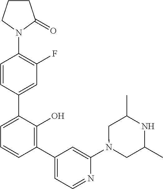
C1(N2C(=O)CCC2)=C(F)C=C(C2=CC=CC(C3=CC=NC(N4CC(C)NC(C)C4)=C3)=C2O)C=C1
